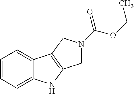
C1=CC=C2C(=C1)C1=C(N2)CN(C(OCC)=O)C1
